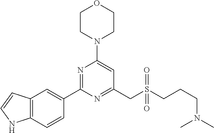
C1CN(C2=CC(CS(CCCN(C)C)(=O)=O)=NC(C3=CC4=C(C=C3)NC=C4)=N2)CCO1
